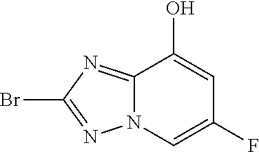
C12=NC(Br)=NN1C=C(F)C=C2O
